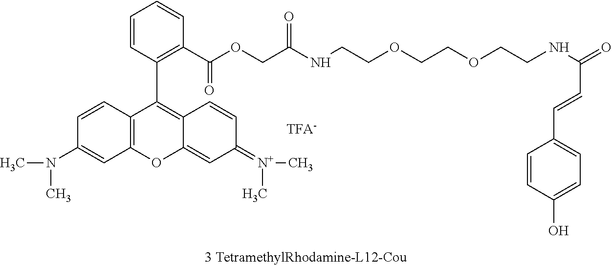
C12=C(C=CC(N(C)C)=C1)C(C1=C(C(OCC(=O)NCCOCCOCCNC(C=CC3=CC=C(O)C=C3)=O)=O)C=CC=C1)=C1C(=CC(=[N+](C)C)C=C1)O2
